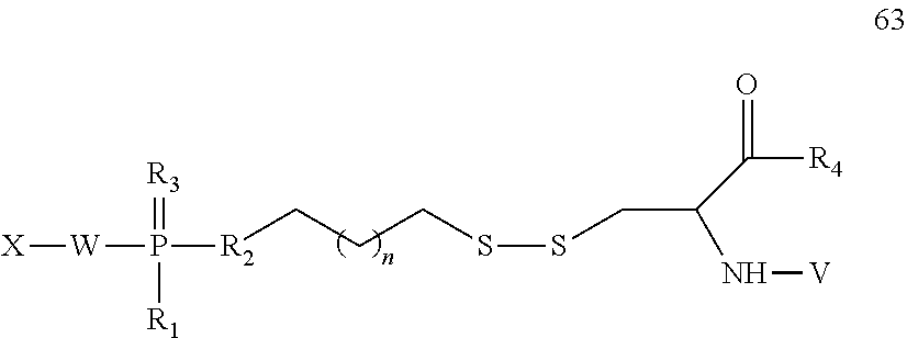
[R2](CCCSSCC(C([R4])=O)N[V])P([W][X])(=[R3])[R1]
